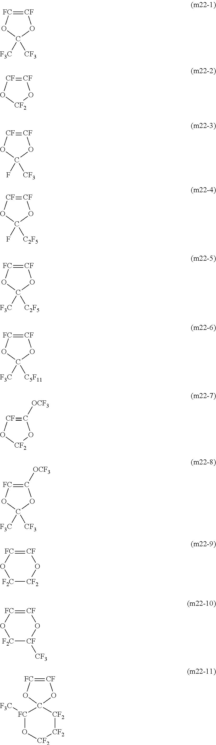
[CF]1=[FC]OC([F3C])([CF3])O1.[CF]1=[CF]O[CF2]O1.[CF]1=[CF]OC(F)([CF3])O1.[CF]1=[CF]OC(F)([C2F5])O1.[CF]1=[FC]OC([F3C])([C2F5])O1.[CF]1=[FC]OC([F3C])([C5F11])O1.C1([OCF3])=[CF]O[CF2]O1.C1([OCF3])=[FC]OC([F3C])([CF3])O1.[F2C]1[CF2]O[CF]=[FC]O1.[F2C]1[CF]([CF3])O[CF]=[FC]O1.[CF]1=[FC]OC2(O1)[FC]([F3C])O[CF2][CF2][CF2]2
